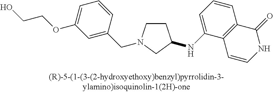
C1CN(CC2=CC(OCCO)=CC=C2)CC1NC1=CC=CC2=C1C=CNC2=O
